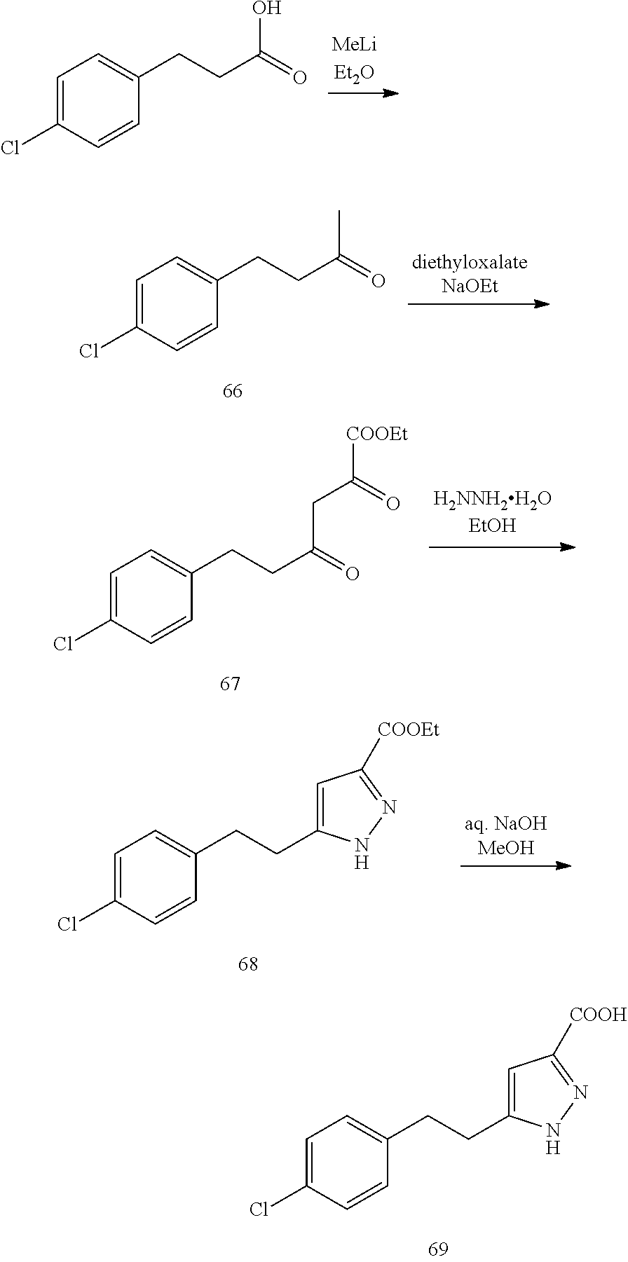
C1=C(Cl)C=CC(CCC(=O)O)=C1.C1=C(Cl)C=CC(CCC(=O)C)=C1.C1=C(Cl)C=CC(CCC(=O)CC(=O)[COOEt])=C1.C1=C(Cl)C=CC(CCC2=CC([COOEt])=NN2)=C1.C1=C(Cl)C=CC(CCC2=CC([COOH])=NN2)=C1
